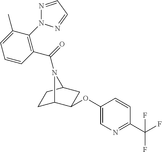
N1=CC=NN1C1=C(C(=O)N2C3CCC2CC3OC2=CN=C(C(F)(F)F)C=C2)C=CC=C1C
